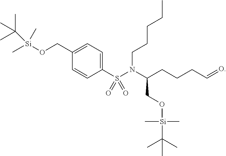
C[Si](OCC1=CC=C(S(N(C(CCCC=O)CO[Si](C(C)(C)C)(C)C)CCCCC)(=O)=O)C=C1)(C)C(C)(C)C
